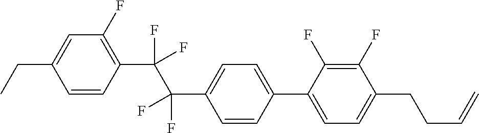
C1=CC(C(C(C2=CC=C(C3=CC=C(CCC=C)C(F)=C3F)C=C2)(F)F)(F)F)=C(F)C=C1CC
